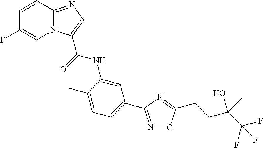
C1=CC2=NC=C(C(NC3=CC(C4=NOC(CCC(C(F)(F)F)(O)C)=N4)=CC=C3C)=O)N2C=C1F
